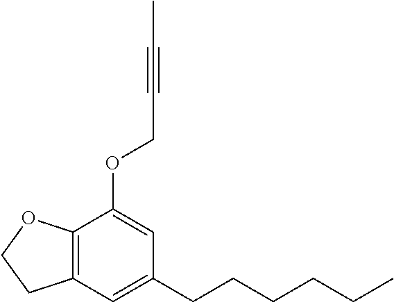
C1(CCCCCC)=CC2=C(C(OCC#CC)=C1)OCC2
